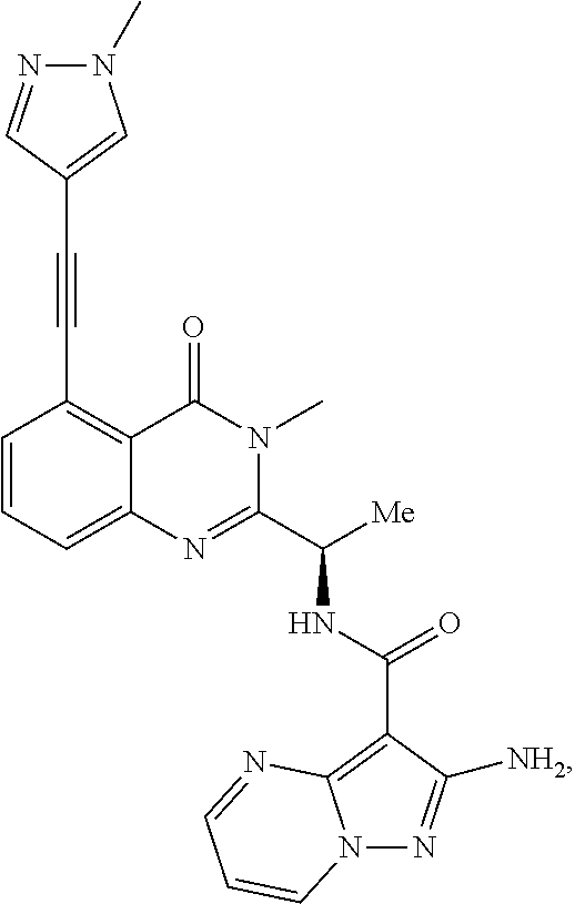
C1(C#CC2=CN(C)N=C2)=C2C(=CC=C1)N=C(C([Me])NC(C1=C3N(N=C1[NH2])C=CC=N3)=O)N(C)C2=O
